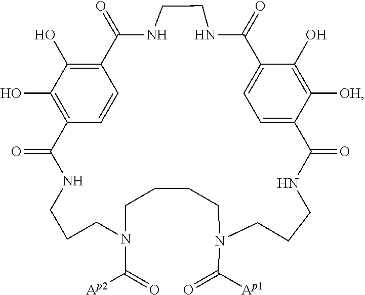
C12=C(O)C(O)=C(C=C1)C(=O)NCCCN(C(=O)[Ap2])CCCCN(C(=O)[Ap1])CCCNC(=O)C1=CC=C(C(=O)NCCNC2=O)C(O)=C1[OH]
